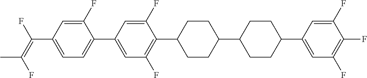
C1(F)=CC(C(=C(F)C)F)=CC=C1C1=CC(F)=C(C2CCC(C3CCC(C4=CC(F)=C(F)C(F)=C4)CC3)CC2)C(F)=C1
